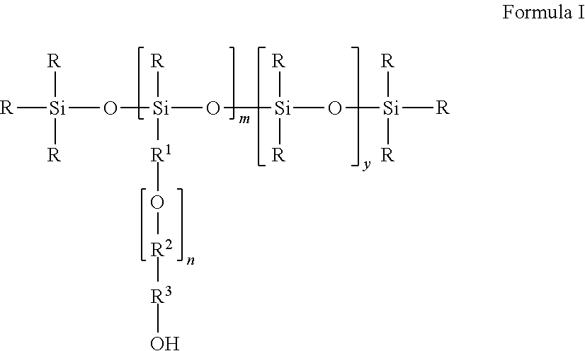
[R][Si]([R])(O[Si](O[Si](O[Si]([R])([R])[R])([R])[R])([R])[R1]O[R2][R3]O)[R]
